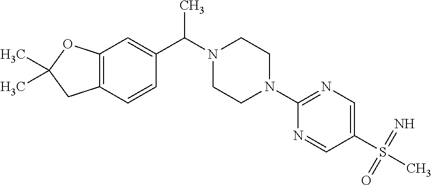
C12=C(C=CC(C(N3CCN(C4=NC=C(S(C)(=N)=O)C=N4)CC3)C)=C1)CC(C)(C)O2
